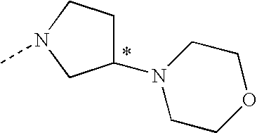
C1(N2CCOCC2)CCN(C)C1
